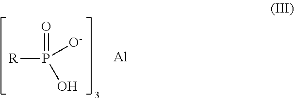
[R]P(=O)([O-])O.[Al]
